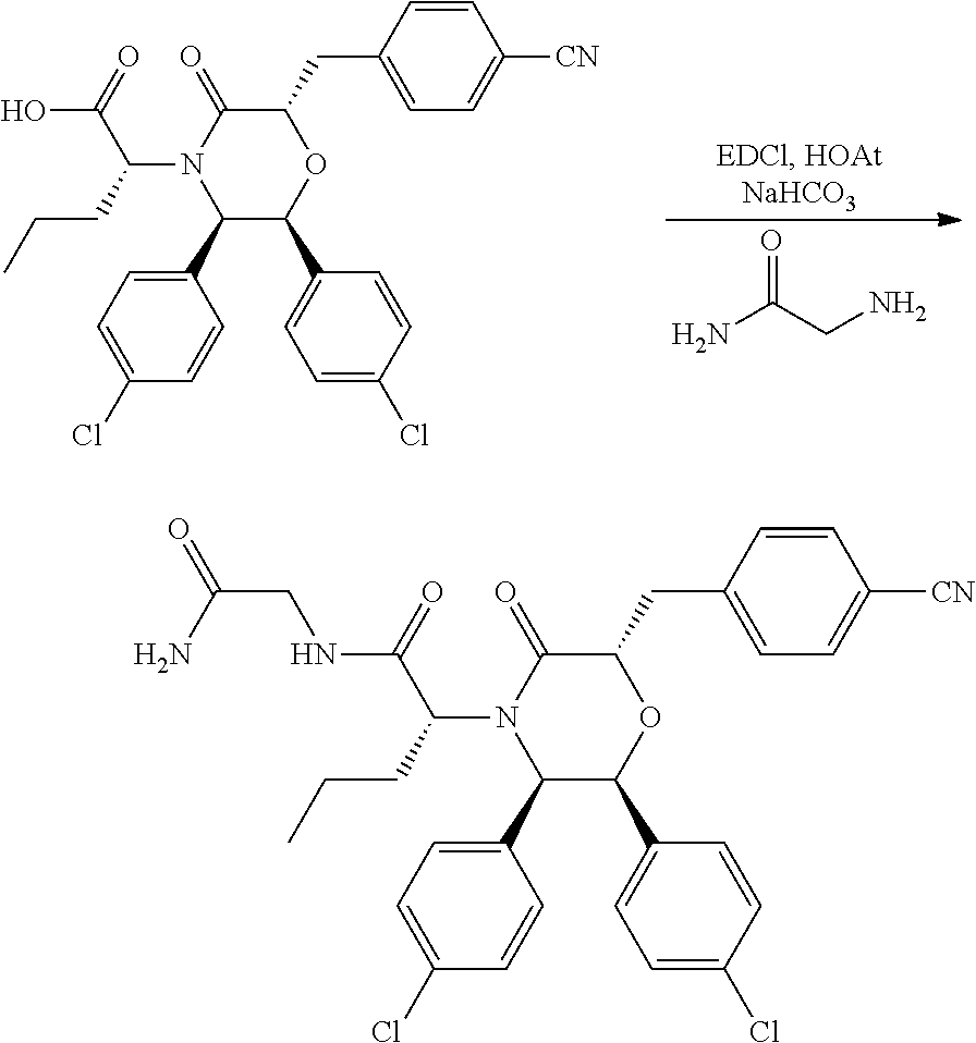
C1=C(Cl)C=CC(C2C(C3=CC=C(Cl)C=C3)OC(CC3=CC=C([CN])C=C3)C(=O)N2C(C(NCC(N)=O)=O)CCC)=C1.C1=C(Cl)C=CC(C2C(C3=CC=C(Cl)C=C3)OC(CC3=CC=C([CN])C=C3)C(=O)N2C(C(O)=O)CCC)=C1.NC(CN)=O
